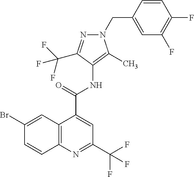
C12=C(N=C(C(F)(F)F)C=C1C(=O)NC1=C(C)N(CC3=CC(F)=C(F)C=C3)N=C1C(F)(F)F)C=CC(Br)=C2
